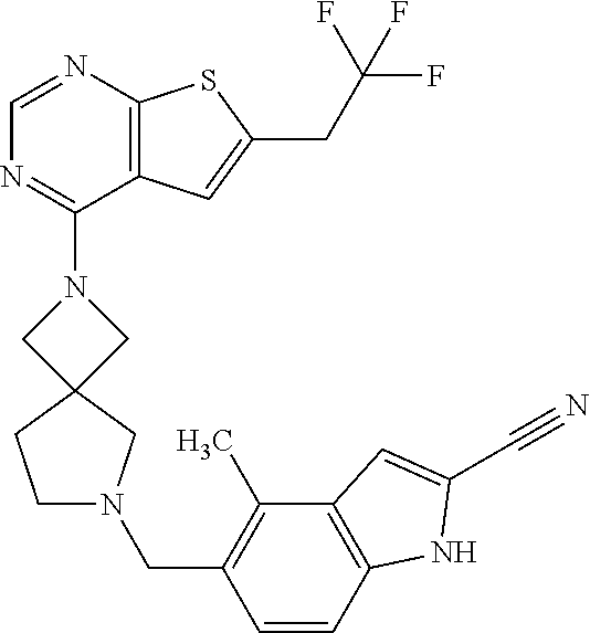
C1=NC2=C(C(N3CC4(C3)CN(CC3=C(C)C5=C(C=C3)NC(C#N)=C5)CC4)=N1)C=C(CC(F)(F)F)S2
